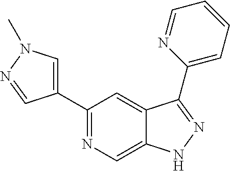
C1(C2=CN(C)N=C2)=NC=C2C(=C1)C(C1=CC=CC=N1)=NN2
